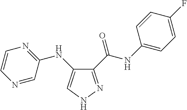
C1=C(NC2=NC=CN=C2)C(C(NC2=CC=C(F)C=C2)=O)=NN1
